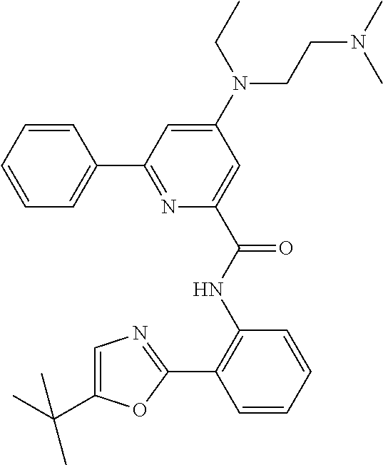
C1=CC(C2=NC(C(NC3=C(C4=NC=C(C(C)(C)C)O4)C=CC=C3)=O)=CC(N(CCN(C)C)CC)=C2)=CC=C1
